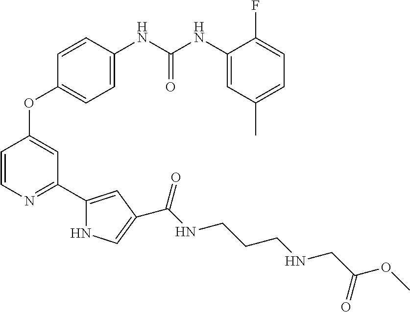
C1=CC(NC(NC2=CC(C)=CC=C2F)=O)=CC=C1OC1=CC(C2=CC(C(NCCCNCC(OC)=O)=O)=CN2)=NC=C1
